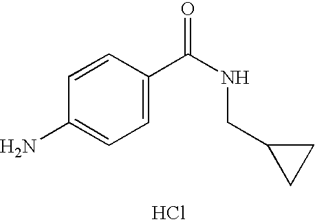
C1=CC(N)=CC=C1C(NCC1CC1)=O.Cl
